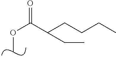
COC(=O)C(CCCC)CC
